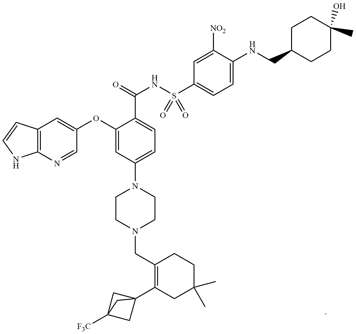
C1(CN2CCN(C3=CC=C(C(NS(C4=CC=C(NCC5CCC(C)(O)CC5)C([NO2])=C4)(=O)=O)=O)C(OC4=CC5=C(N=C4)NC=C5)=C3)CC2)=C(C23CC([F3C])(C2)C3)CC(C)(C)CC1
